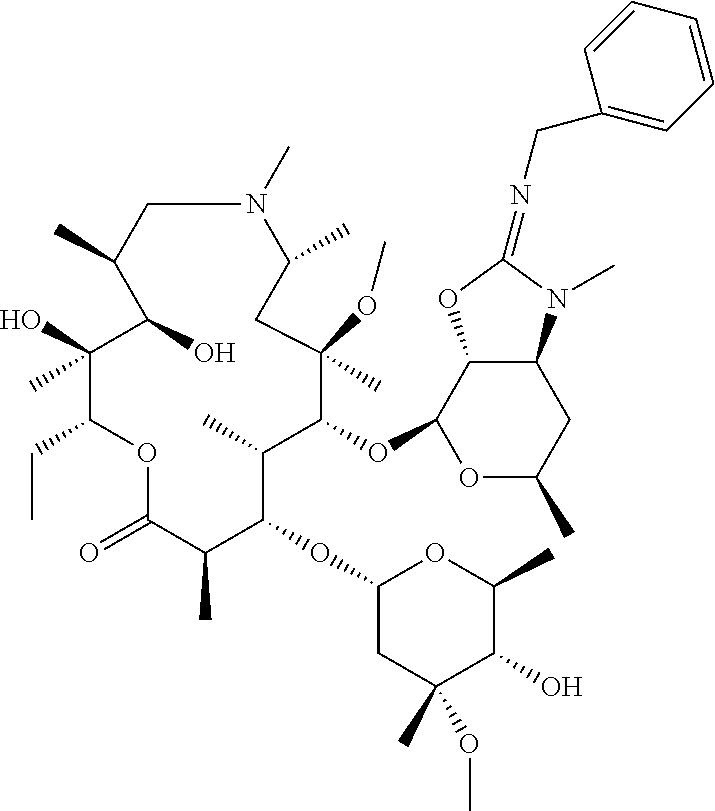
N1(C)CC(C)C(O)C(O)(C)C(CC)OC(=O)C(C)C(OC2CC(C)(OC)C(O)C(C)O2)C(C)C(OC2C3C(CC(C)O2)N(C)C(=NCC2=CC=CC=C2)O3)C(C)(OC)CC1C
